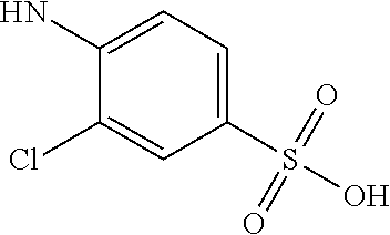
C1(S(O)(=O)=O)=CC=C(N)C(Cl)=C1
